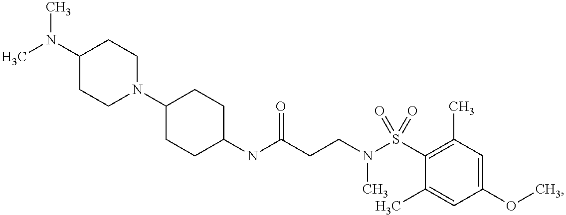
C1(NC(CCN(S(C2=C(C)C=C(OC)C=C2C)(=O)=O)C)=O)CCC(N2CCC(N(C)C)CC2)CC1
